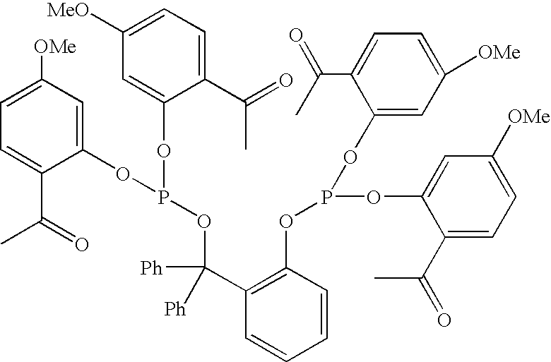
C1=C([OMe])C=C(OP(OC2=CC([MeO])=CC=C2C(=O)C)OC(C2=C(OP(OC3=CC([OMe])=CC=C3C(C)=O)OC3=CC([OMe])=CC=C3C(=O)C)C=CC=C2)([Ph])[Ph])C(C(=O)C)=C1
